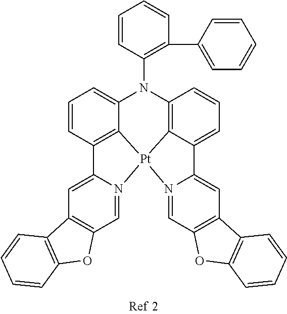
C1=CC2=C3C(=C1)N(C1=C(C4=CC=CC=C4)C=CC=C1)C1=C4C(=CC=C1)C1=CC5=C(C=N1[Pt]34N1=CC3=C(C=C21)C1=C(O3)C=CC=C1)OC1=C5C=CC=C1
